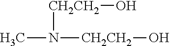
CN([CH2CH2]O)[CH2CH2]O
